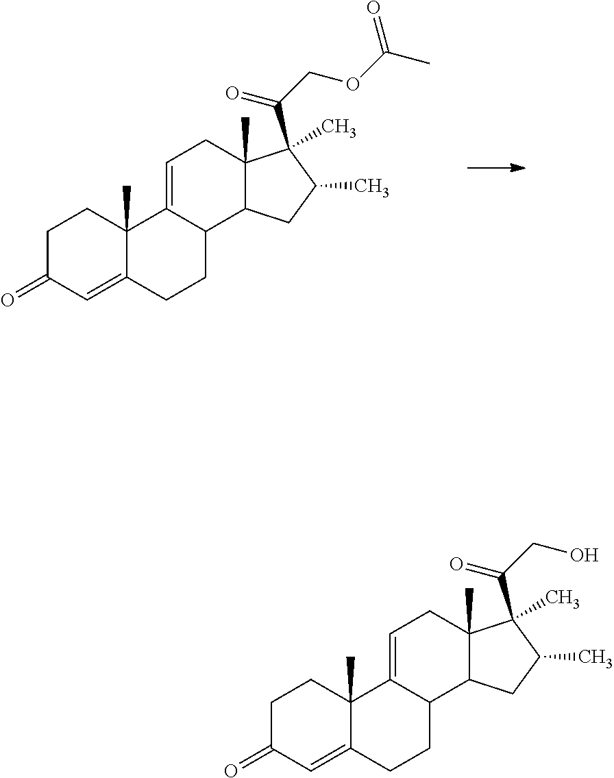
C1C(=O)C=C2C(C)(C1)C1=CCC3(C)C(C1CC2)CC(C)C3(C)C(COC(C)=O)=O.C1C(=O)C=C2C(C)(C1)C1=CCC3(C)C(C1CC2)CC(C)C3(C)C(CO)=O
